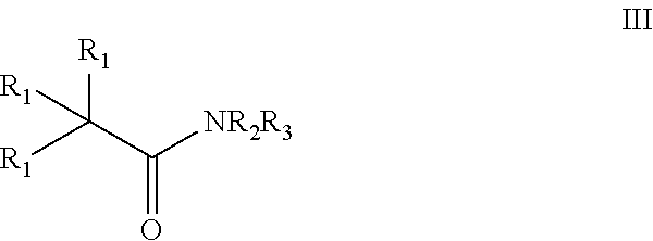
[R1]C(C([NR2R3])=O)([R1])[R1]
